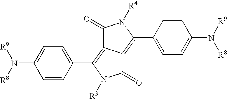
C1=CC(C2=C3C(=C(C4=CC=C(N([R9])[R8])C=C4)N([R4])C3=O)C(=O)N2[R3])=CC=C1N([R8])[R9]
